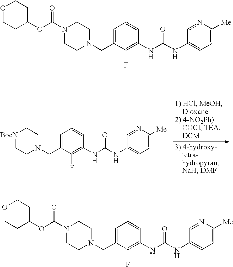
C1=C(CN2CC[BocN]CC2)C(F)=C(NC(=O)NC2=CC=C([Me])N=C2)C=C1.C1=C(CN2CCN(C(=O)OC3CCOCC3)CC2)C(F)=C(NC(=O)NC2=CC=C([Me])N=C2)C=C1.C1=C(CN2CCN(C(=O)OC3CCOCC3)CC2)C(F)=C(NC(=O)NC2=CC=C([Me])N=C2)C=C1
